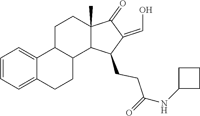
C1=CC=C2C(=C1)C1CCC3(C)C(=O)C(=CO)C(CCC(=O)NC4CCC4)C3C1CC2
